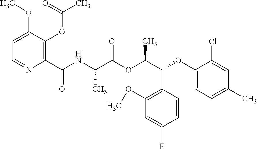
C1=C(OC)C(OC(C)=O)=C(C(NC(C(OC(C(OC2=CC=C(C)C=C2Cl)C2=C(OC)C=C(F)C=C2)C)=O)C)=O)N=C1
